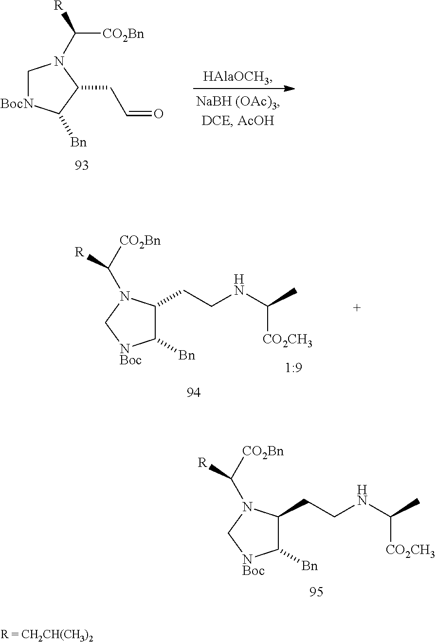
C1([Bn])C(CCNC(C)[CO2CH3])N(C([CO2Bn])[R])C[NBoc]1.C1[BocN]C([Bn])C(CC=O)N1C([CO2Bn])[R].[HAlaOCH3].C1([Bn])C(CCNC(C)[CO2CH3])N(C([CO2Bn])[R])C[NBoc]1
